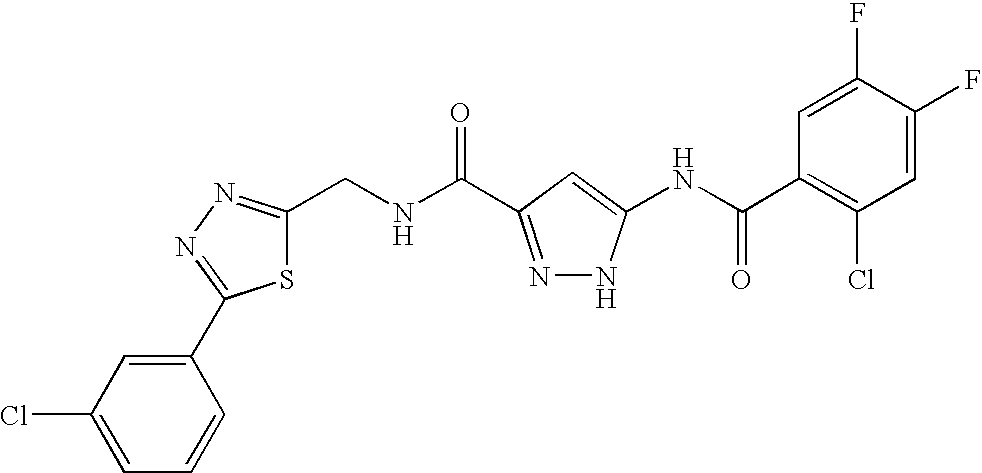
C1(CNC(=O)C2=NNC(NC(C3=C(Cl)C=C(F)C(F)=C3)=O)=C2)=NN=C(C2=CC(Cl)=CC=C2)S1
